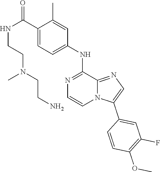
C1=C(C(NCCN(C)CCN)=O)C(C)=CC(NC2=NC=CN3C2=NC=C3C2=CC(F)=C(OC)C=C2)=C1
